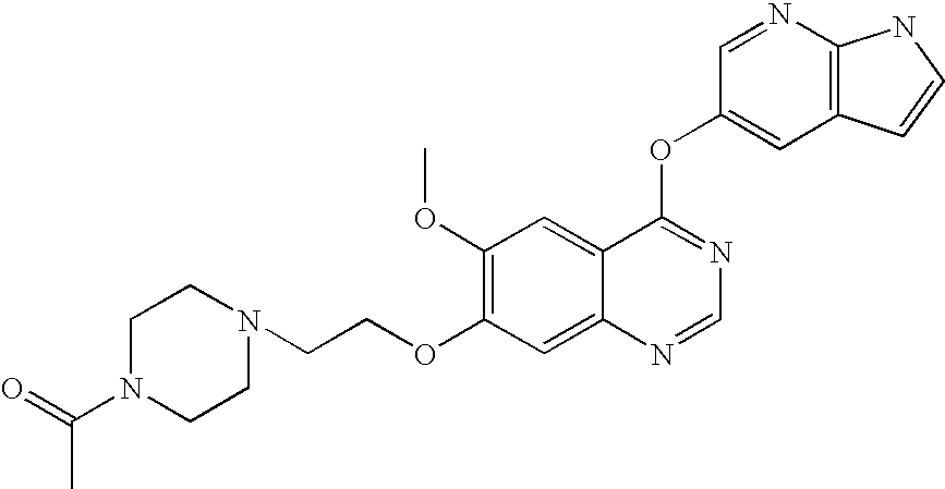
C1(OC)=C(OCCN2CCN(C(=O)C)CC2)C=C2C(=C1)C(OC1=CC3=C(N=C1)NC=C3)=NC=N2
